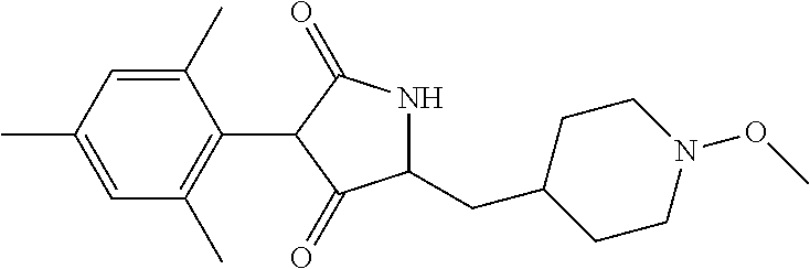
C1(C)=CC(C)=CC(C)=C1C1C(=O)NC(CC2CCN(OC)CC2)C1=O
